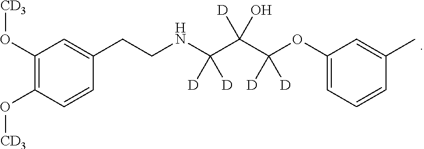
C1(O[CD3])=C(O[CD3])C=CC(CCNC(C(C(OC2=CC=CC(C)=C2)([D])[D])(O)[D])([D])[D])=C1
